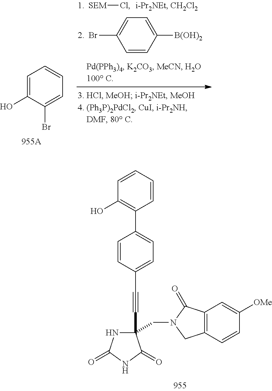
[SEM]Cl.C1=CC([B(OH)2])=CC=C1Br.C1=C(O)C(Br)=CC=C1.C1=CC(C#CC2(CN3CC4=C(C3=O)C=C([OMe])C=C4)NC(=O)NC2=O)=CC=C1C1=C(O)C=CC=C1
